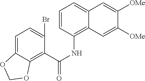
C1=C2C(=C(C(NC3=C4C(=CC=C3)C=C([OMe])C([OMe])=C4)=O)C(Br)=C1)OCO2
